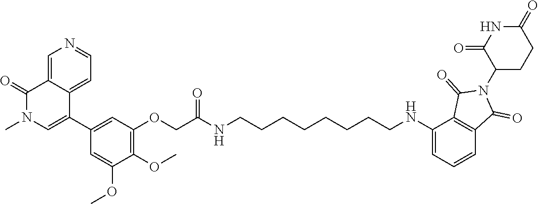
C1=NC=C2C(=C1)C(C1=CC(OCC(NCCCCCCCCNC3=CC=CC4=C3C(=O)N(C3C(=O)NC(=O)CC3)C4=O)=O)=C(OC)C(OC)=C1)=CN(C)C2=O
